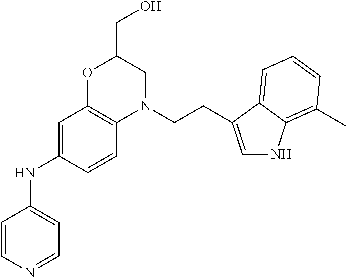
C1(CO)OC2=C(N(CCC3=CNC4=C(C)C=CC=C43)C1)C=CC(NC1=CC=NC=C1)=C2
